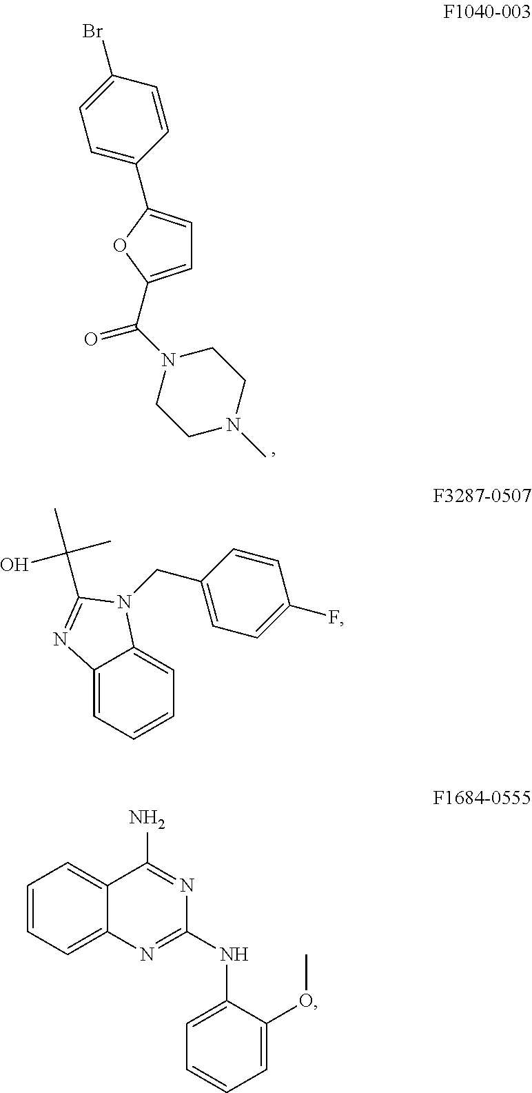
C1=C(C(=O)N2CCN(C)CC2)OC(C2=CC=C(Br)C=C2)=C1.C12=CC=CC=C1N(CC1=CC=C(F)C=C1)C(C(C)(C)O)=N2.C1=CC=C2C(=C1)C(N)=NC(NC1=CC=CC=C1OC)=N2
